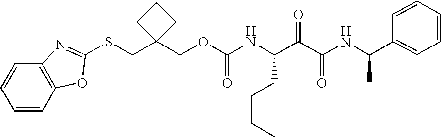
C1(COC(NC(C(C(NC(C2=CC=CC=C2)C)=O)=O)CCCC)=O)(CSC2=NC3=C(C=CC=C3)O2)CCC1
